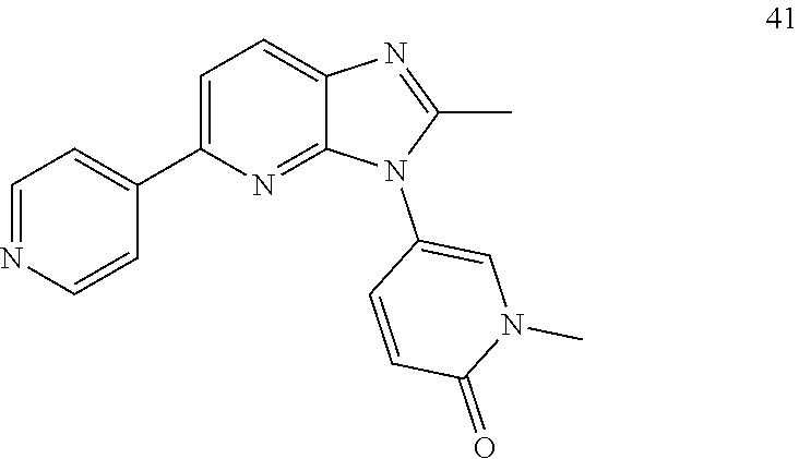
CC1=NC2=CC=C(C3=CC=NC=C3)N=C2N1C1=CN(C)C(=O)C=C1
